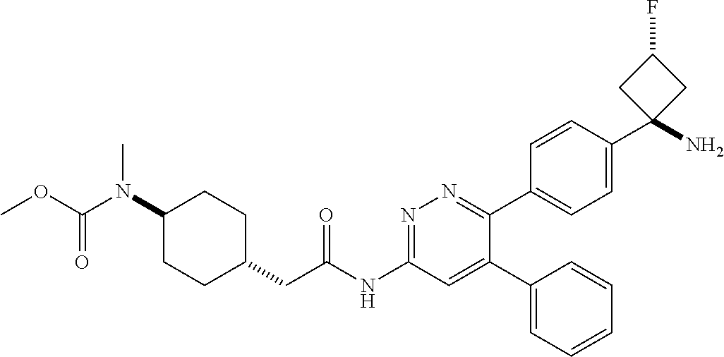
C1(N(C(OC)=O)C)CCC(CC(NC2=NN=C(C3=CC=C(C4(N)CC(F)C4)C=C3)C(C3=CC=CC=C3)=C2)=O)CC1
